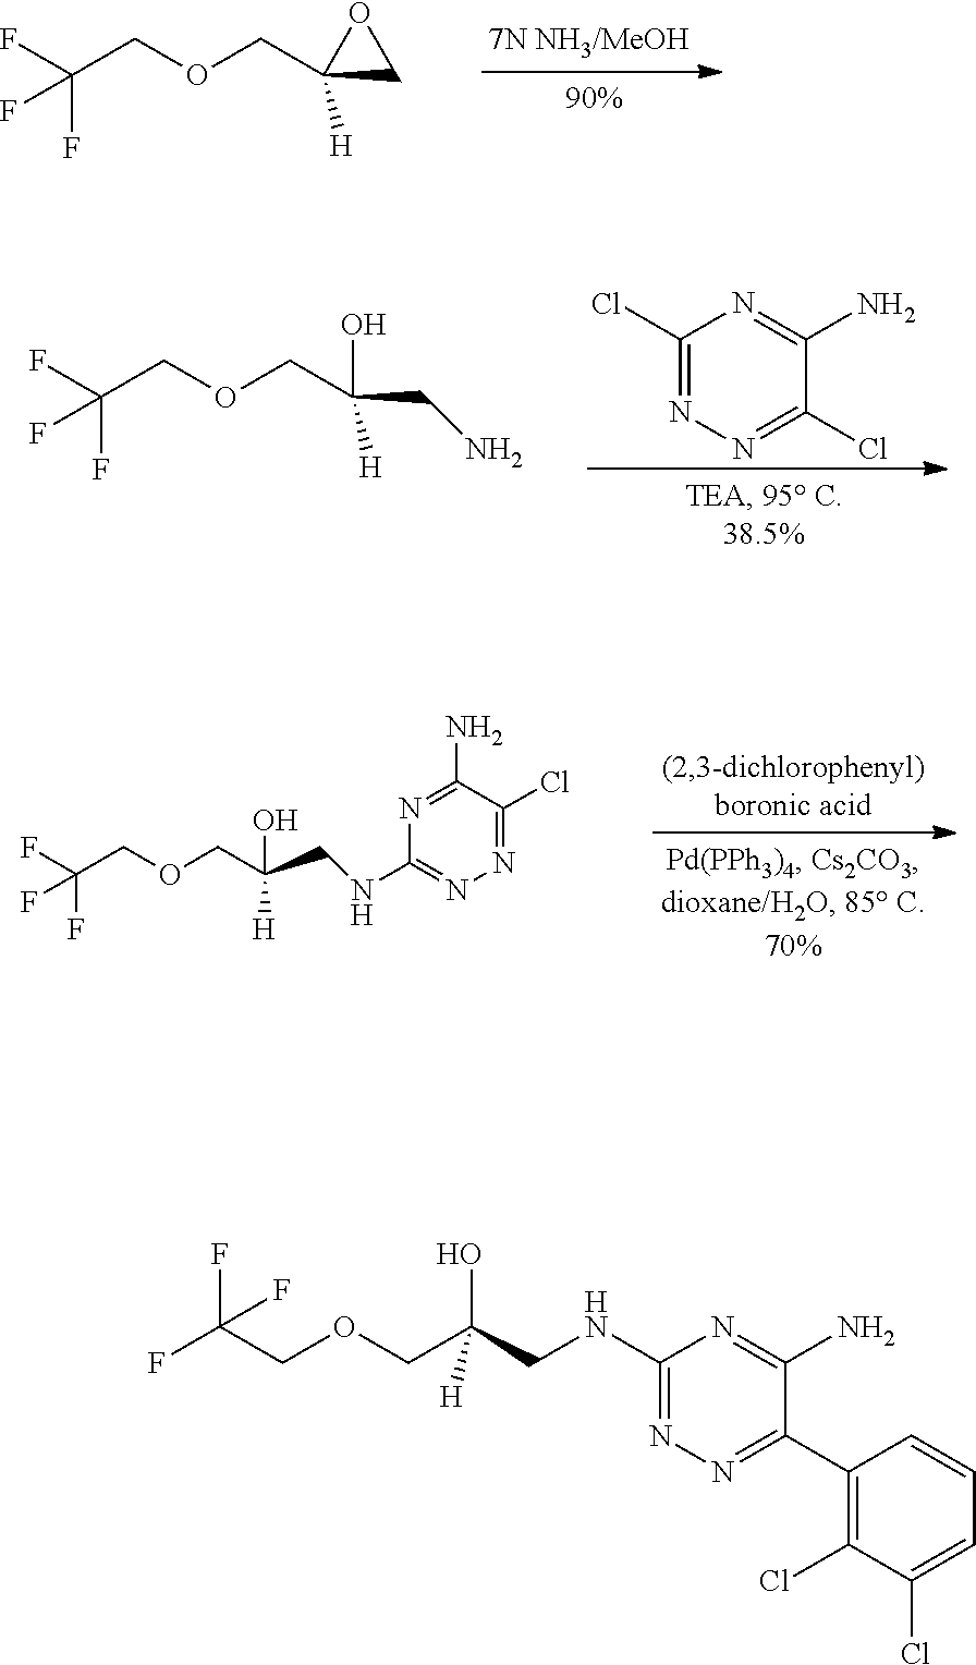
C(COCC1([H])CO1)(F)(F)F.C1(Cl)=NN=C(Cl)C(N)=N1.C(COCC(CN)([H])O)(F)(F)F.C(COCC(CNC1=NN=C(Cl)C(N)=N1)([H])O)(F)(F)F.FC(COCC(CNC1=NN=C(C2=C(Cl)C(Cl)=CC=C2)C(N)=N1)(O)[H])(F)F
